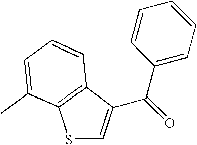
S1C=C(C(C2=CC=CC=C2)=O)C2=C1C(C)=CC=C2
